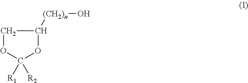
C1OC([R2])([R1])OC1[(CH2)n]O
